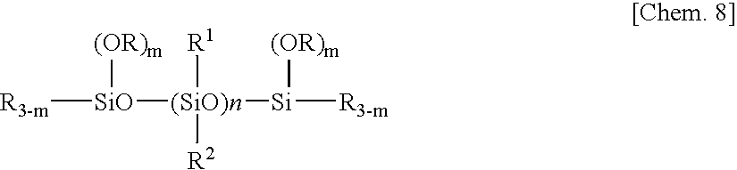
[R3-m][SiO]([(SiO)n]([Si]([R3-m])[(OR)m])([R2])[R1])[(OR)m]
